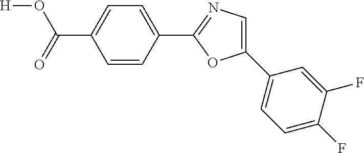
C(O[H])(=O)C1=CC=C(C2=NC=C(C3=CC=C(F)C(F)=C3)O2)C=C1
